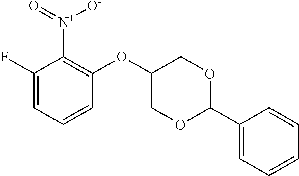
C1(F)=CC=CC(OC2COC(C3=CC=CC=C3)OC2)=C1[N+](=O)[O-]
